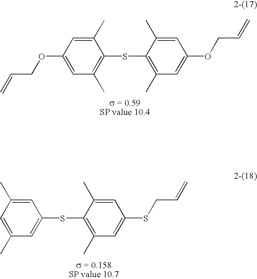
C1(C)=CC(C)=CC(SC2=C(C)C=C(SCC=C)C=C2C)=C1.C1=C(OCC=C)C=C(C)C(SC2=C(C)C=C(OCC=C)C=C2C)=C1C
